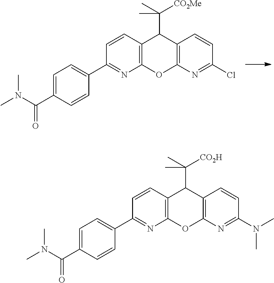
C12=C(N=C(Cl)C=C1)OC1=C(C2C(C)([CO2Me])C)C=CC(C2=CC=C(C(N(C)C)=O)C=C2)=N1.C12=C(N=C(N(C)C)C=C1)OC1=C(C2C(C)([CO2H])C)C=CC(C2=CC=C(C(N(C)C)=O)C=C2)=N1
